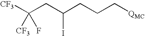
[CF3]C(CC(CCC[QMC])I)(F)[CF3]
